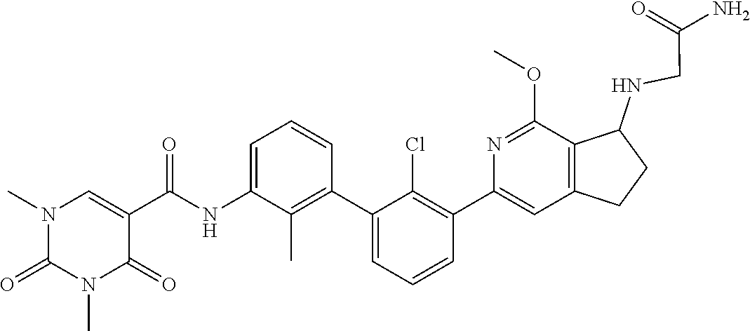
N1(C)C(=O)N(C)C=C(C(=O)NC2=CC=CC(C3=CC=CC(C4=CC5=C(C(NCC(=O)N)CC5)C(OC)=N4)=C3Cl)=C2C)C1=O
